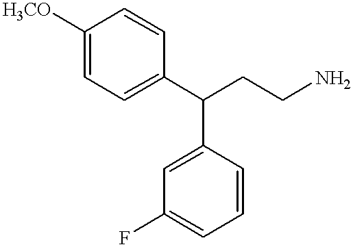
C1=C(C(CCN)C2=CC(F)=CC=C2)C=CC([H3CO])=C1
